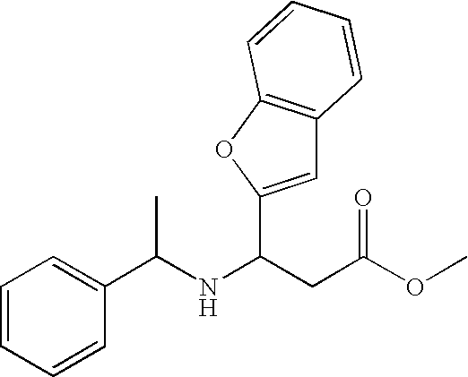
C1=CC=CC(C(NC(CC(OC)=O)C2=CC3=C(O2)C=CC=C3)C)=C1
